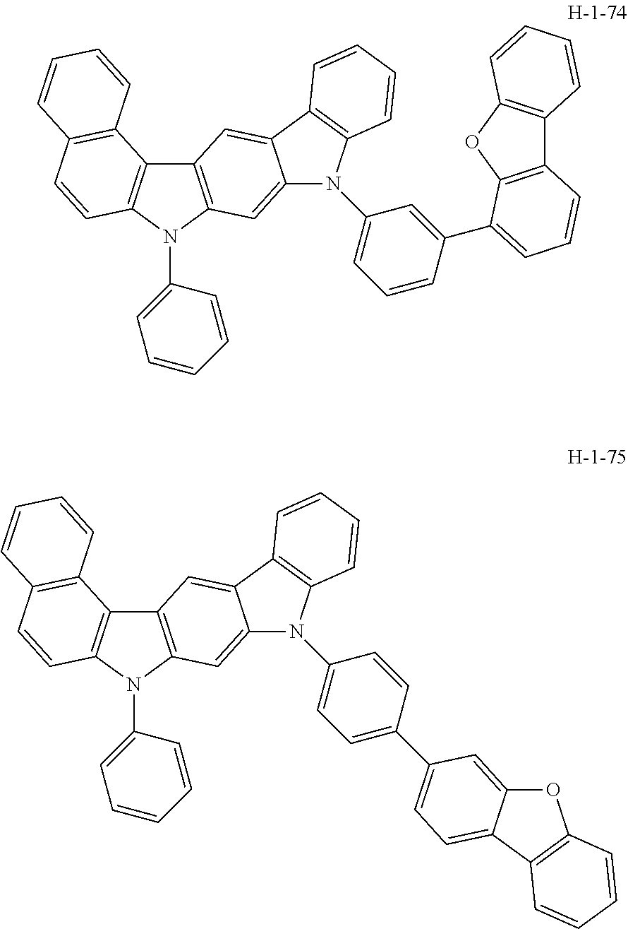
C12=C(N(C3=CC=CC=C3)C3=C1C1=C(C=C3)C=CC=C1)C=C1C(=C2)C2=C(N1C1=CC=CC(C3=CC=CC4=C3OC3=C4C=CC=C3)=C1)C=CC=C2.C12=C(N(C3=CC=CC=C3)C3=C1C1=C(C=C3)C=CC=C1)C=C1C(=C2)C2=C(N1C1=CC=C(C3=CC=C4C(=C3)OC3=C4C=CC=C3)C=C1)C=CC=C2
